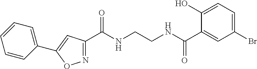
C(NCCNC(C1=NOC(C2=CC=CC=C2)=C1)=O)(=O)C1=CC(Br)=CC=C1O
